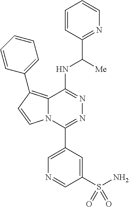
C1=CC(C(NC2=NN=C(C3=CN=CC(S(N)(=O)=O)=C3)N3C2=C(C2=CC=CC=C2)C=C3)[Me])=NC=C1
